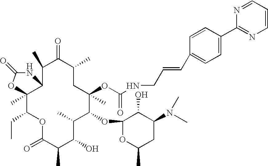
C12(C)C(CC)OC(=O)C(C)C(O)C(C)C(OC3OC(C)CC(N(C)C)C3O)C(C)(OC(NCC=CC3=CC=C(C4=NC=CC=N4)C=C3)=O)CC(C)C(=O)C(C)C1NC(=O)O2
